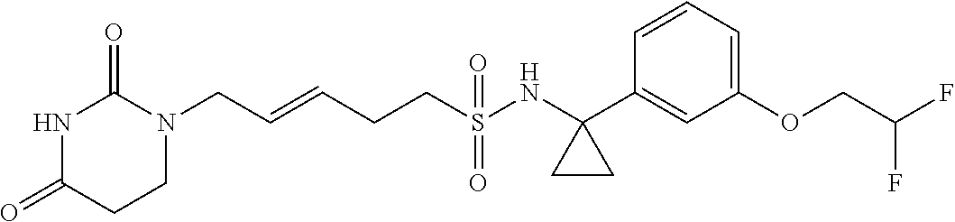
N1(CC=CCCS(NC2(C3=CC(OCC(F)F)=CC=C3)CC2)(=O)=O)C(=O)NC(=O)CC1
